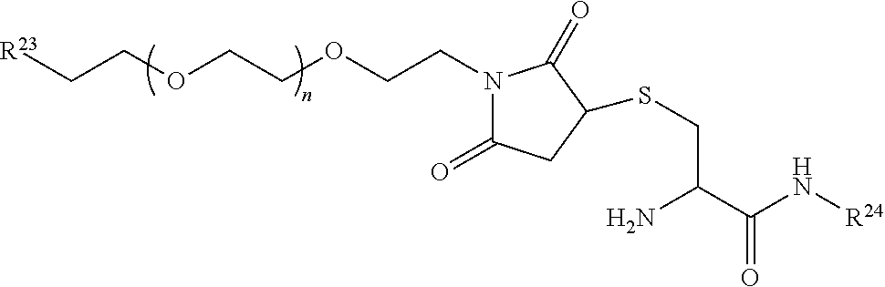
[R23]CCOCCOCCN1C(=O)CC(SCC(C(N[R24])=O)N)C1=O
